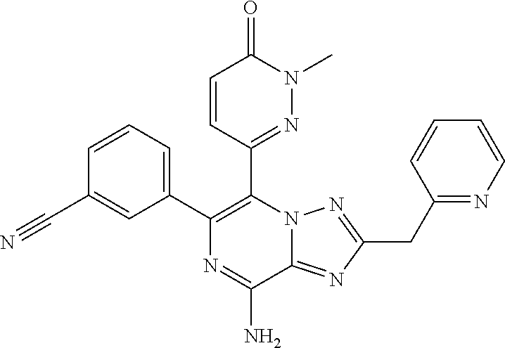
C1=CC(C#N)=CC(C2=C(C3=NN(C)C(=O)C=C3)N3C(=NC(CC4=NC=CC=C4)=N3)C(N)=N2)=C1
